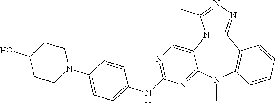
C12=NN=C(C)N1C1=CN=C(NC3=CC=C(N4CCC(O)CC4)C=C3)N=C1N(C)C1=C2C=CC=C1
